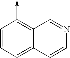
C1=CC=C2C(=C1->C)C=NC=C2
